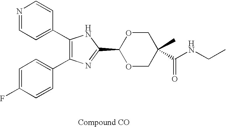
C1(C2=CC=NC=C2)=C(C2=CC=C(F)C=C2)N=C(C2OCC(C)(C(NCC)=O)CO2)N1
